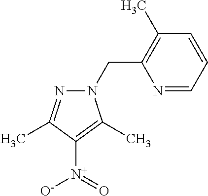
N1(CC2=C(C)C=CC=N2)N=C(C)C([N+](=O)[O-])=C1C
